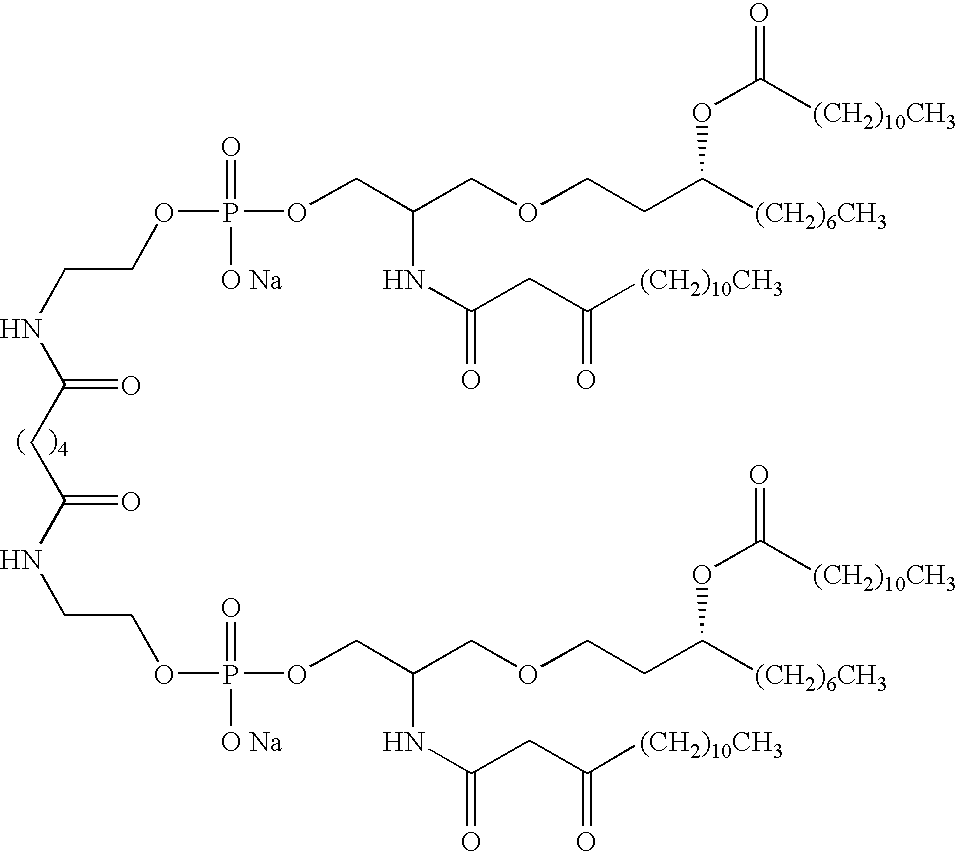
C(=O)(NCCOP(OCC(COCCC([(CH2)6CH3])OC(=O)[(CH2)10CH3])NC(=O)CC([(CH2)10CH3])=O)(=O)[O Na])CC(=O)NCCOP(OCC(COCCC([(CH2)6CH3])OC(=O)[(CH2)10CH3])NC(=O)CC([(CH2)10CH3])=O)(=O)[O Na]
